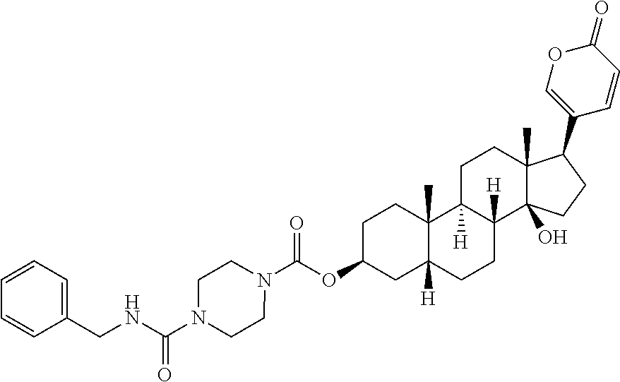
C(OC1CC2([H])C(C)(CC1)C1([H])C([H])(CC2)C2(O)C(C)(CC1)C(C1=COC(=O)C=C1)CC2)(=O)N1CCN(C(NCC2=CC=CC=C2)=O)CC1
